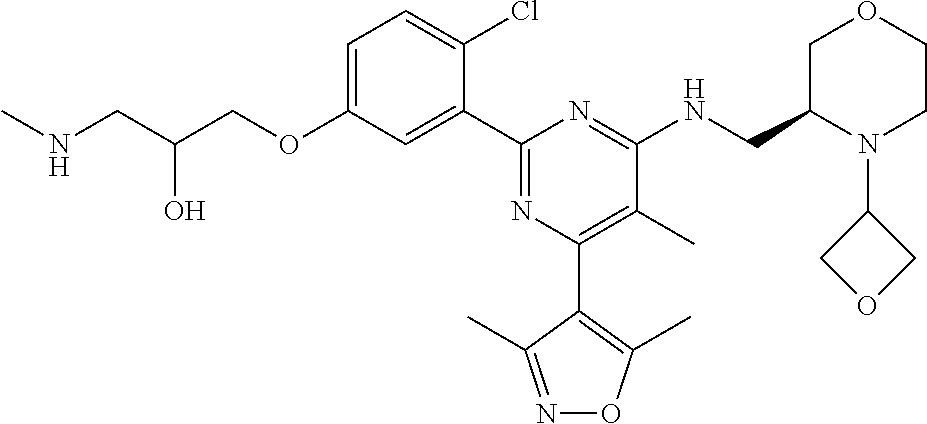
C1=C(OCC(CNC)O)C=C(C2=NC(C3=C(C)ON=C3C)=C(C)C(NCC3N(C4COC4)CCOC3)=N2)C(Cl)=C1
